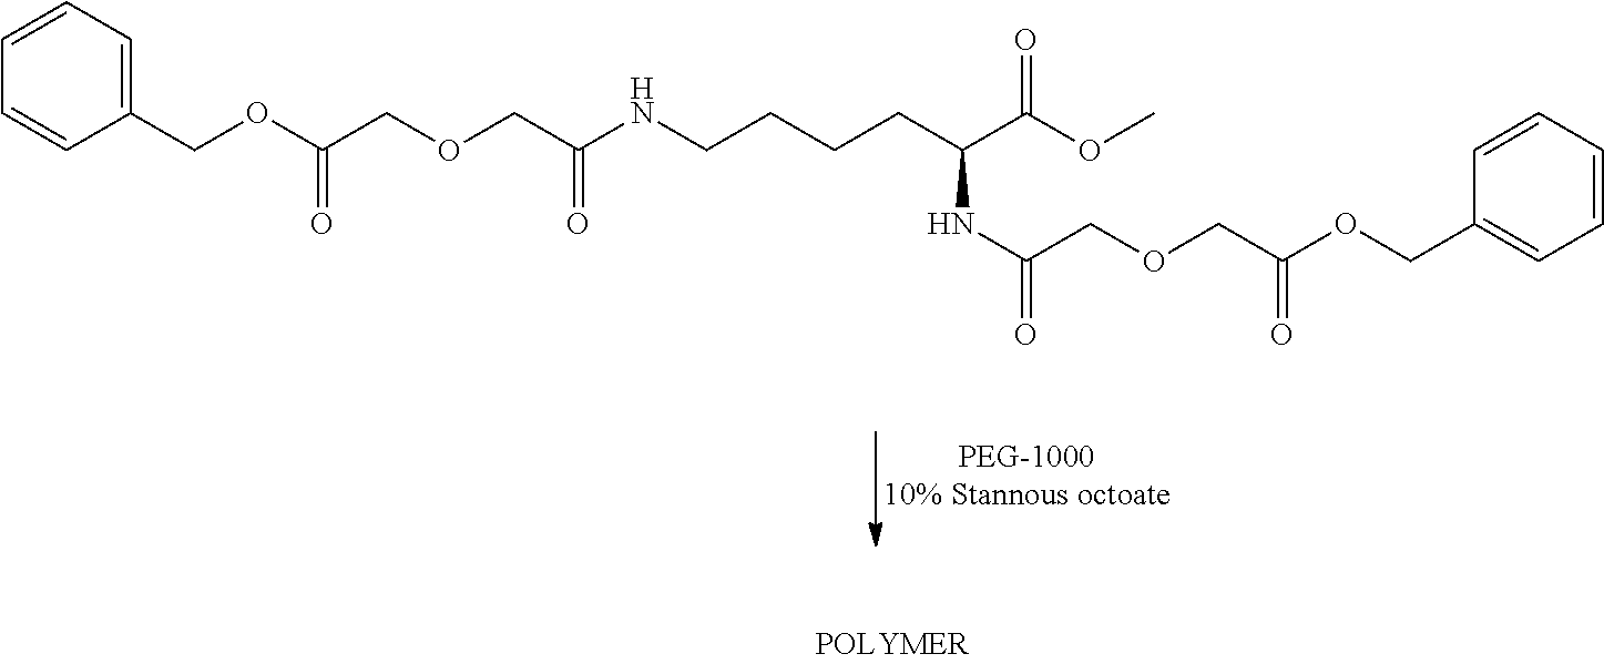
N(C(COCC(OCC1=CC=CC=C1)=O)=O)CCCCC(C(OC)=O)NC(=O)COCC(OCC1=CC=CC=C1)=O
